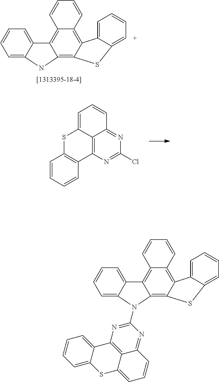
C12=C3C(=C4C(=C1C=CC=C2)C1=CC=CC=C1S4)NC1=CC=CC=C31.C12=C3N=C(Cl)N=C1C=CC=C2SC1=C3C=CC=C1.C12=C3C(=C4C(=C1C=CC=C2)C1=CC=CC=C1S4)N(C1=NC2=C4C(=N1)C=CC=C4SC1=CC=CC=C21)C1=CC=CC=C31
